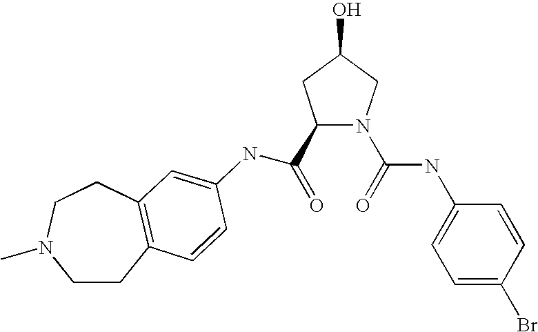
C1(C(=O)NC2=CC3=C(CCN(C)CC3)C=C2)N(C(=O)NC2=CC=C(Br)C=C2)CC(O)C1
